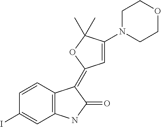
IC1=CC2=C(C=C1)C(=C1C=C(N3CCOCC3)C(C)(C)O1)C(=O)N2
